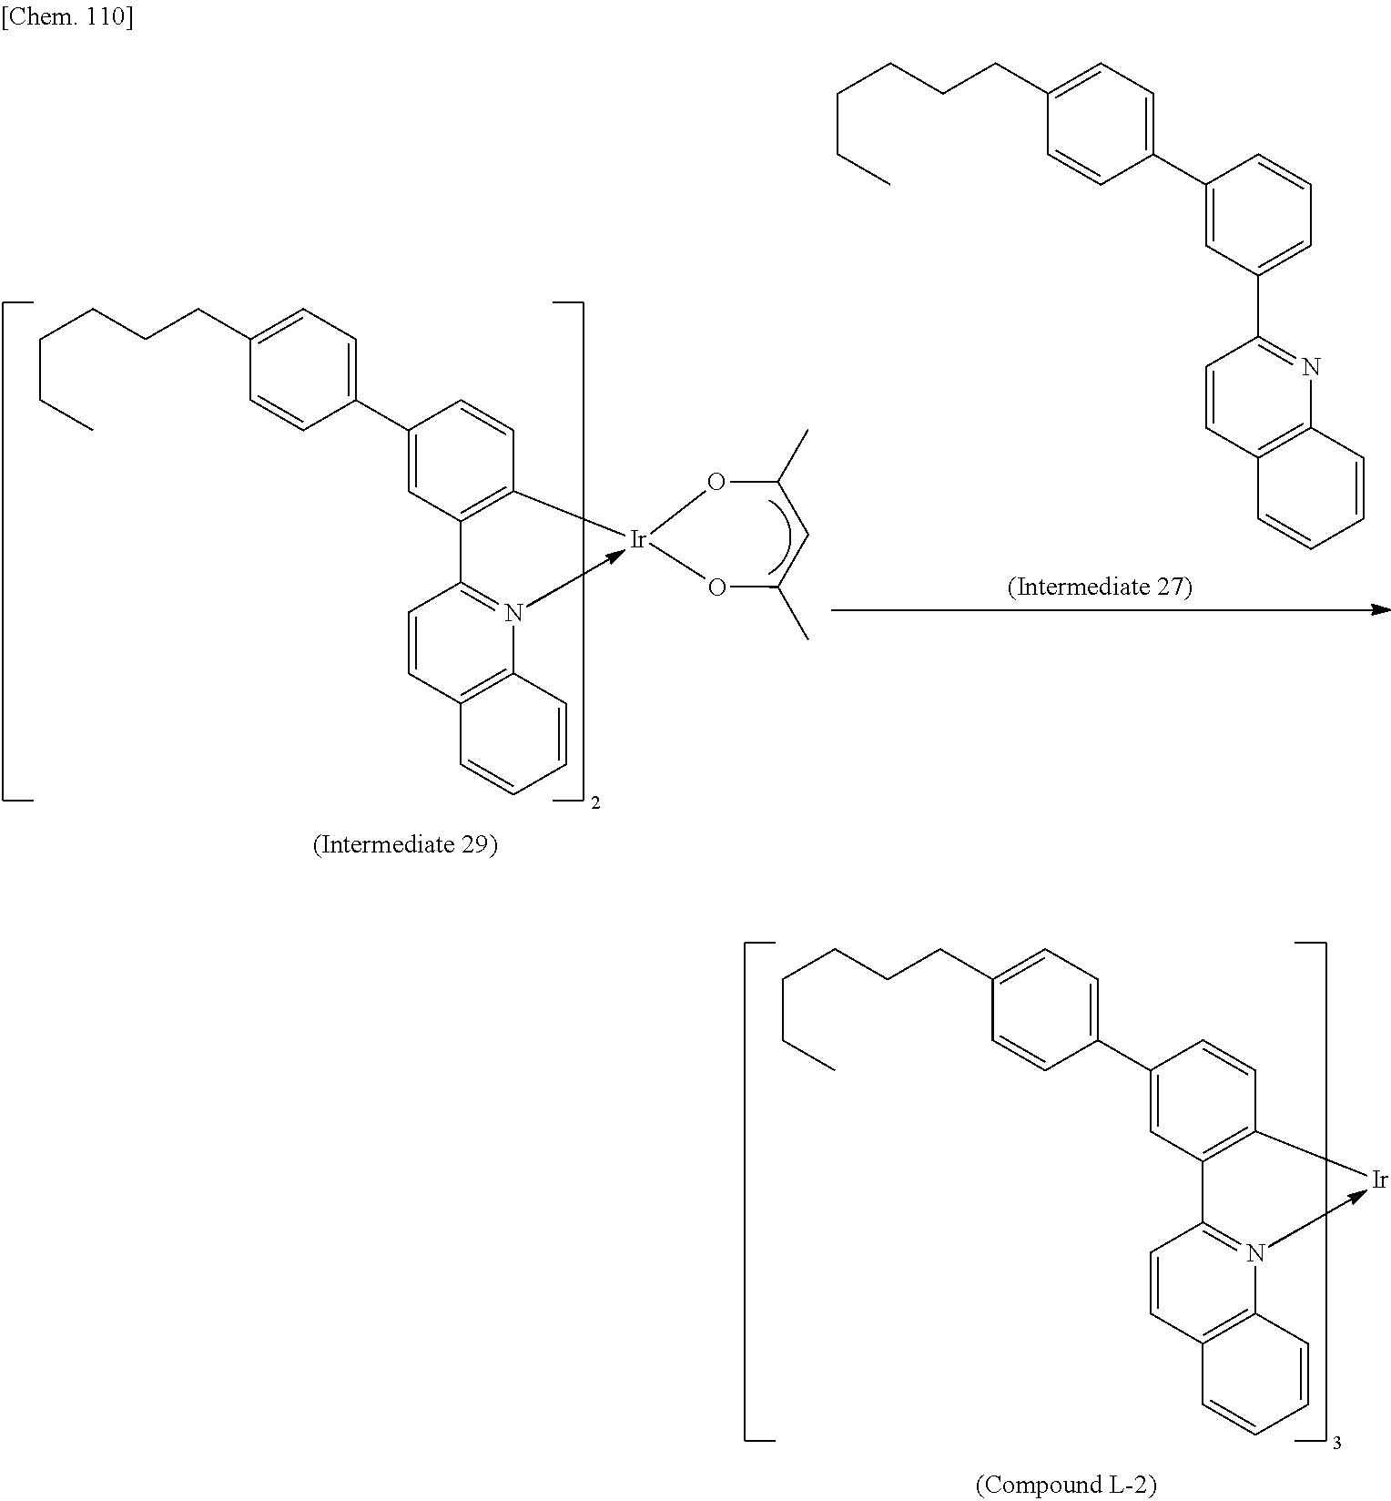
C1(CCCCCC)=CC=C(C2=CC(C3=NC4=C(C=C3)C=CC=C4)=C([Ir])C=C2)C=C1.C1(CCCCCC)=CC=C(C2=CC(C3=NC4=C(C=C3)C=CC=C4)=C([Ir]3OC(C)CC(C)O3)C=C2)C=C1.C1(C2=CC=C(CCCCCC)C=C2)=CC(C2=NC3=C(C=C2)C=CC=C3)=CC=C1
